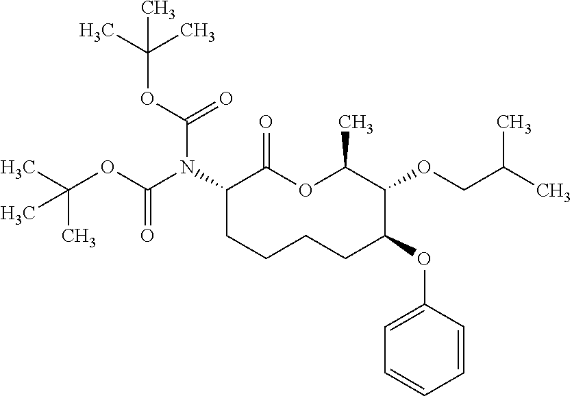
C1(N(C(OC(C)(C)C)=O)C(OC(C)(C)C)=O)CCCCC(OC2=CC=CC=C2)C(OCC(C)C)C(C)OC1=O
